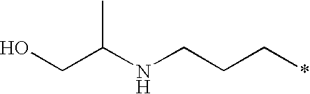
OCC(NCCC*)C
